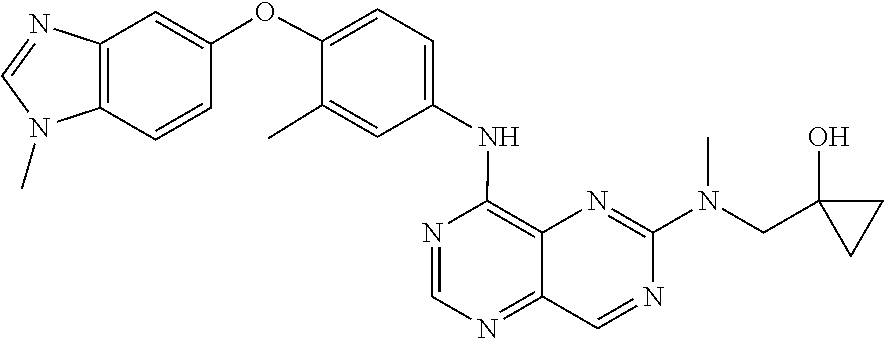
N1=CN=C2C(=C1NC1=CC=C(OC3=CC4=C(N(C)C=N4)C=C3)C(C)=C1)N=C(N(C)CC1(O)CC1)N=C2
